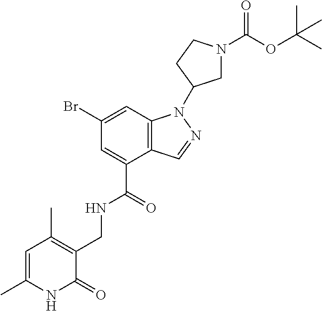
C1(Br)=CC2=C(C(C(=O)NCC3=C(C)C=C(C)NC3=O)=C1)C=NN2C1CN(C(OC(C)(C)C)=O)CC1
